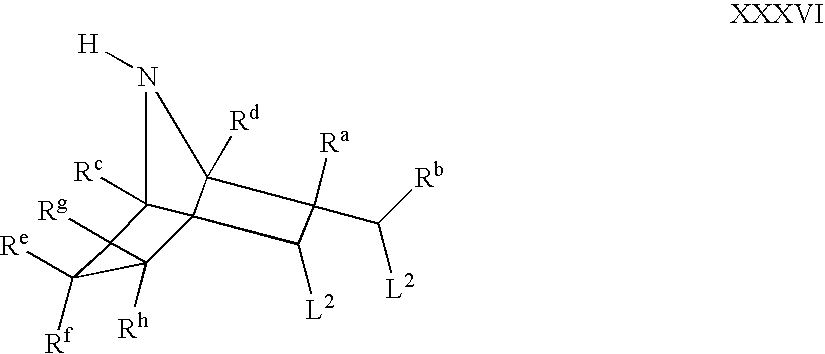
N1([H])C2([Rc])C3(C1([Rd])C([Ra])(C([Rb])[L2])C3[L2])C1([Rh])C([Re])([Rf])C21[Rg]
